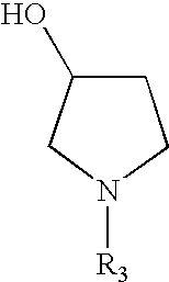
C1(O)CN([R3])CC1
